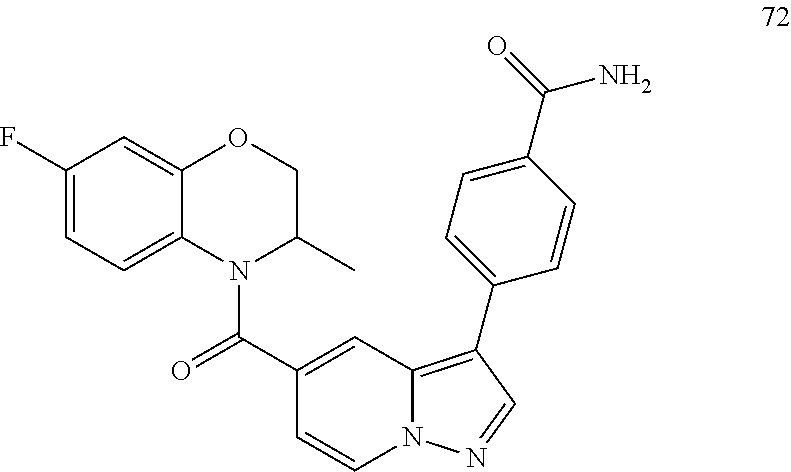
C1=CN2C(=C(C3=CC=C(C(=O)N)C=C3)C=N2)C=C1C(=O)N1C2=CC=C(F)C=C2OCC1C
